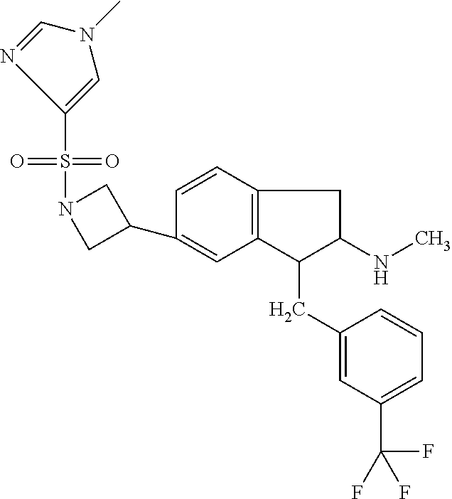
C1(C2=CC3=C(C=C2)CC(NC)C3CC2=CC(C(F)(F)F)=CC=C2)CN(S(=O)(=O)C2=CN(C)C=N2)C1
